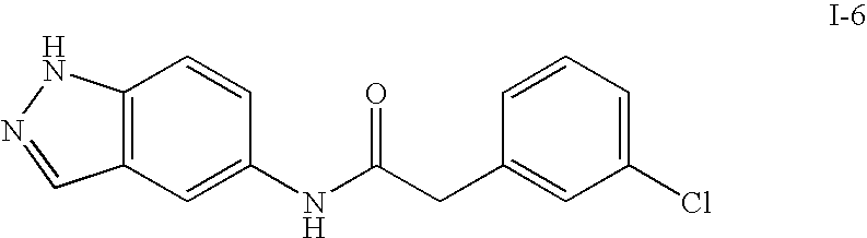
C12=C(NN=C1)C=CC(NC(CC1=CC(Cl)=CC=C1)=O)=C2
